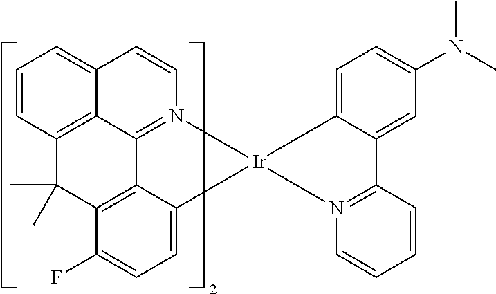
C12=CC=CC3=C1C1=N(C=C2)[Ir]2(C4=CC=C(F)C(=C14)C3(C)C)N1=C(C3=CC(N(C)C)=CC=C32)C=CC=C1
